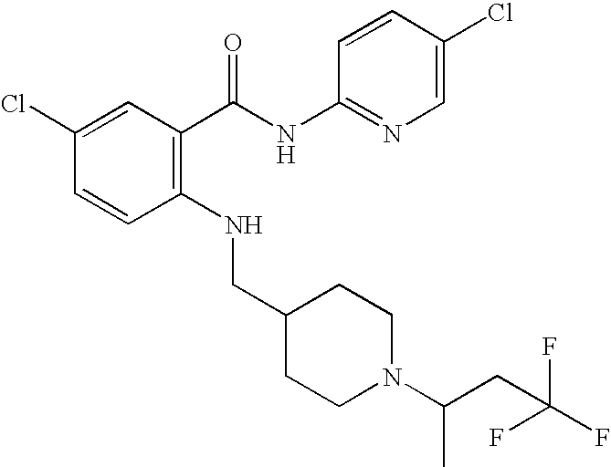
C1(Cl)=CC(C(NC2=NC=C(Cl)C=C2)=O)=C(NCC2CCN(C(CC(F)(F)F)C)CC2)C=C1
